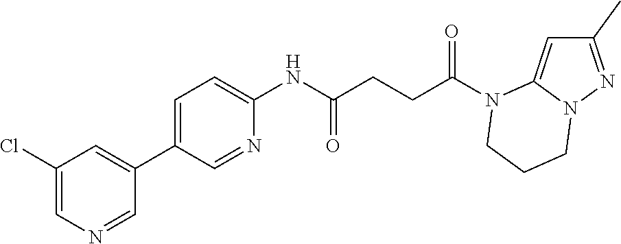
C1(C)=NN2C(=C1)N(C(CCC(NC1=CC=C(C3=CC(Cl)=CN=C3)C=N1)=O)=O)CCC2
